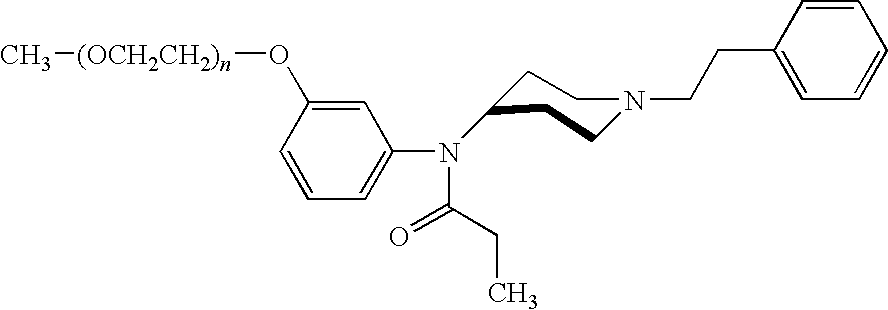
C1=C(O[(OCH2CH2)n]C)C=CC=C1N(C(CC)=O)C1CCN(CCC2=CC=CC=C2)CC1
